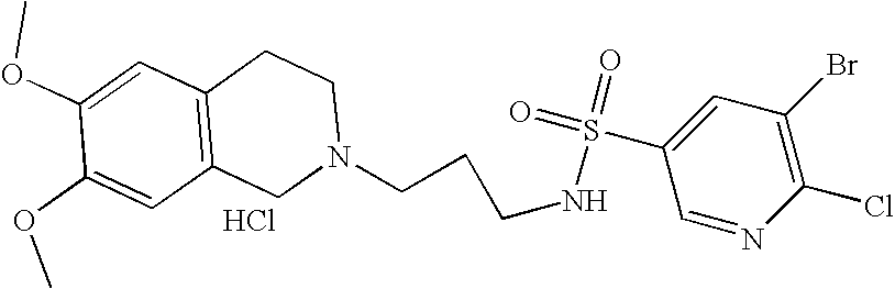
C1(OC)=CC2=C(C=C1OC)CN(CCCNS(C1=CC(Br)=C(Cl)N=C1)(=O)=O)CC2.Cl
